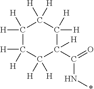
C1([H])([H])C([H])([H])C([H])([H])C([H])(C(=O)N*)C([H])([H])C1([H])[H]
